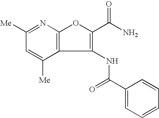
C1([Me])=CC([Me])=NC2=C1C(NC(C1=CC=CC=C1)=O)=C(C(N)=O)O2
